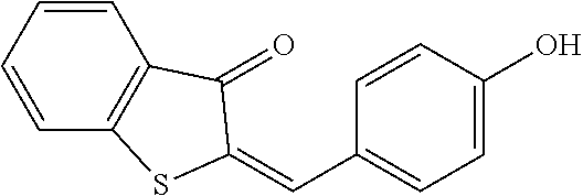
C1=CC(O)=CC=C1C=C1SC2=C(C=CC=C2)C1=O
